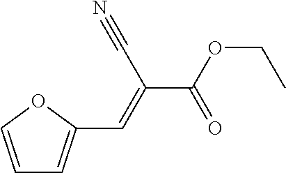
C1=COC(C=C(C(OCC)=O)C#N)=C1
